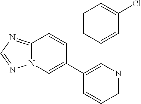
C1=NC(C2=CC(Cl)=CC=C2)=C(C2=CN3C(=NC=N3)C=C2)C=C1
